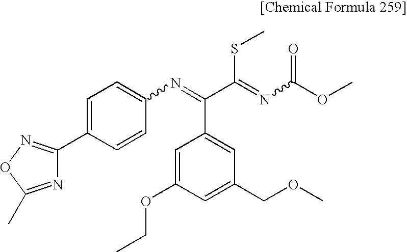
C1=C(OCC)C=C(COC)C=C1C(C(=NC(OC)=O)SC)=NC1=CC=C(C2=NOC(C)=N2)C=C1
